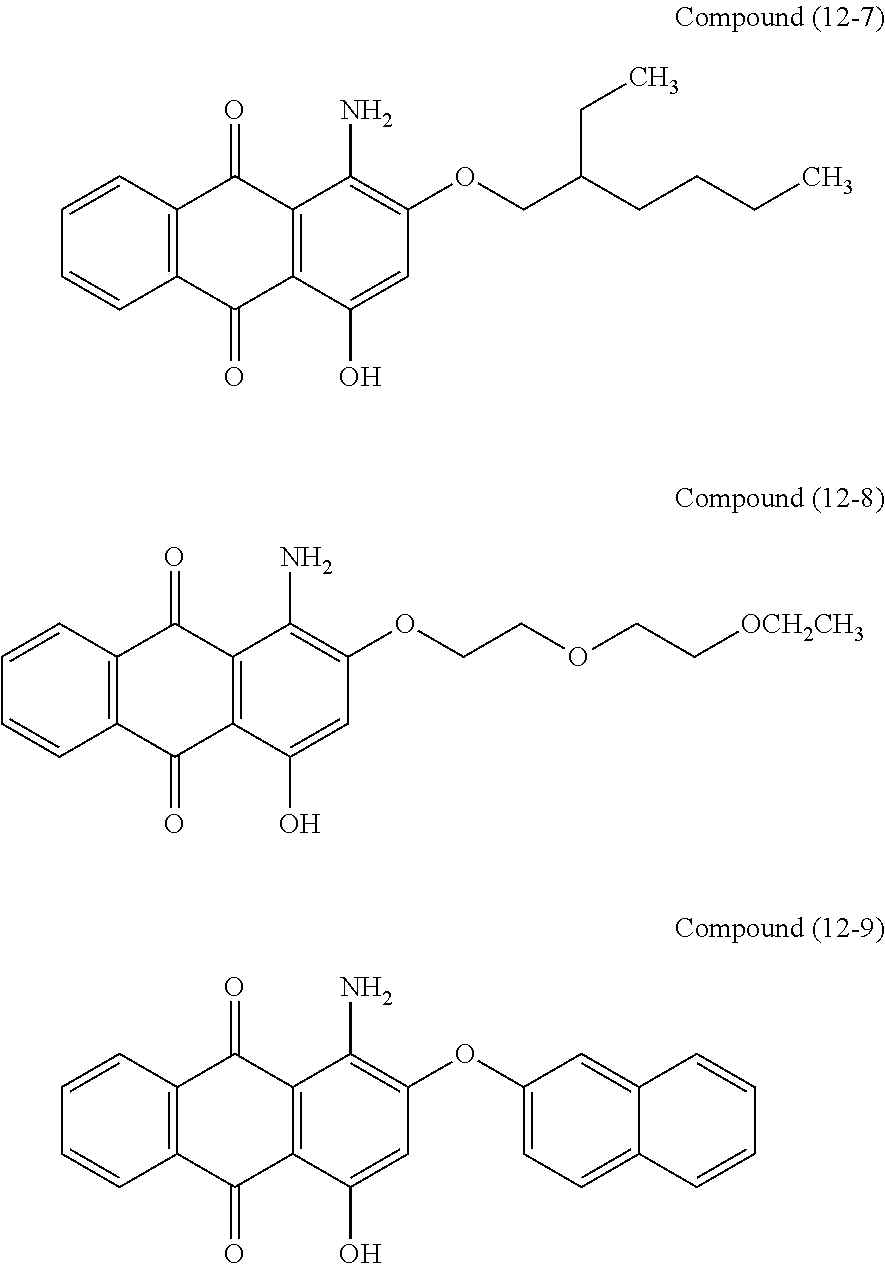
C12=C(C=CC=C1)C(=O)C1=C(C2=O)C(O)=CC(OC2=CC=C3C(=C2)C=CC=C3)=C1N.C12=C(C=CC=C1)C(=O)C1=C(C2=O)C(O)=CC(OCCOCC[OCH2CH3])=C1N.C12=C(C=CC=C1)C(=O)C1=C(C2=O)C(O)=CC(OCC(CCCC)CC)=C1N
